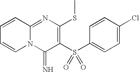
C1=CC2=NC(SC)=C(S(C3=CC=C(Cl)C=C3)(=O)=O)C(=N)N2C=C1
